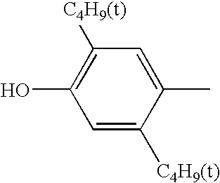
C1=C([C4H9(t)])C(C)=CC([C4H9(t)])=C1O
